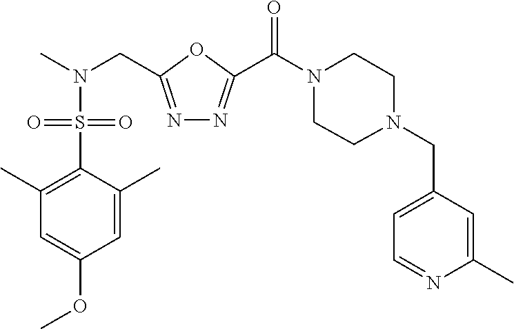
C1N(CC2=CC=NC(C)=C2)CCN(C(=O)C2=NN=C(CN(C)S(C3=C(C)C=C(OC)C=C3C)(=O)=O)O2)C1
